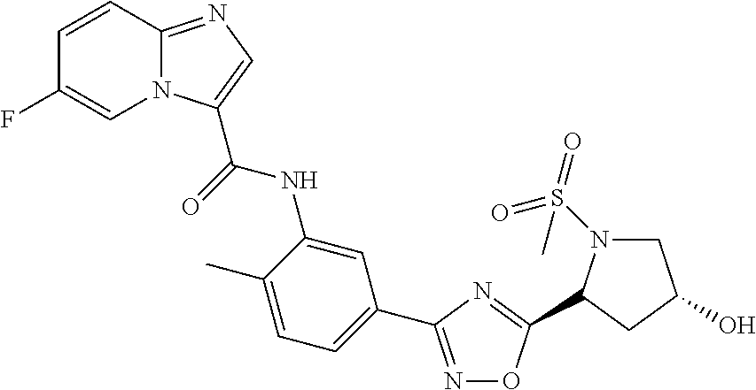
N1=C(C2=CC=C(C)C(NC(=O)C3=CN=C4N3C=C(F)C=C4)=C2)N=C(C2N(S(=O)(=O)C)CC(O)C2)O1
